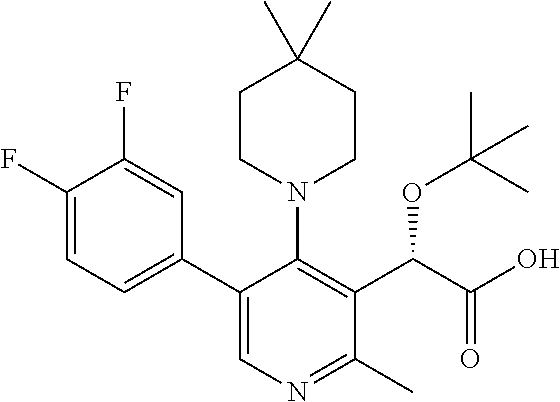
C1(F)=CC=C(C2=CN=C(C)C(C(C(O)=O)OC(C)(C)C)=C2N2CCC(C)(C)CC2)C=C1F
